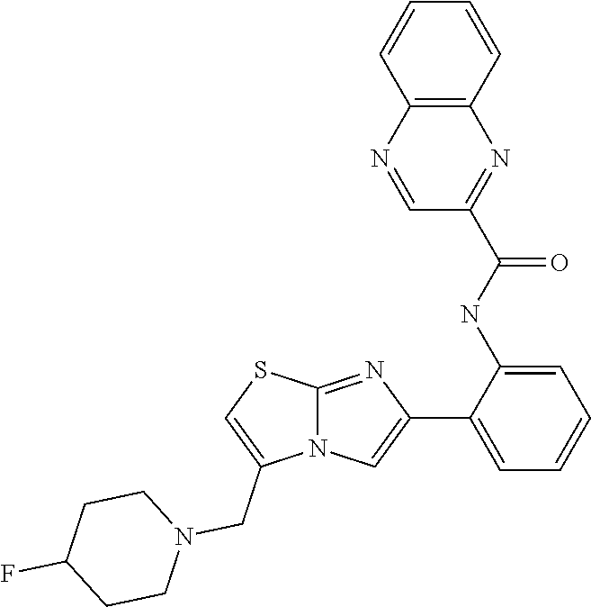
C12=NC(C3=CC=CC=C3NC(C3=NC4=C(N=C3)C=CC=C4)=O)=CN1C(CN1CCC(F)CC1)=CS2
